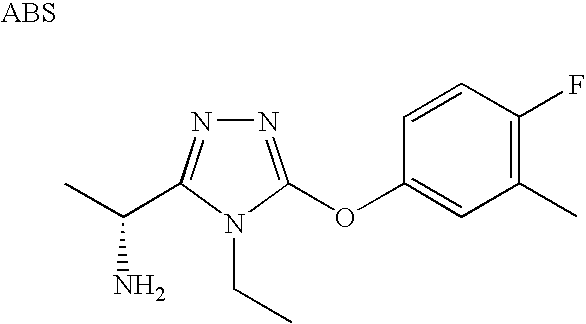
N1=C(OC2=CC(C)=C(F)C=C2)N(CC)C(C(C)N)=N1
